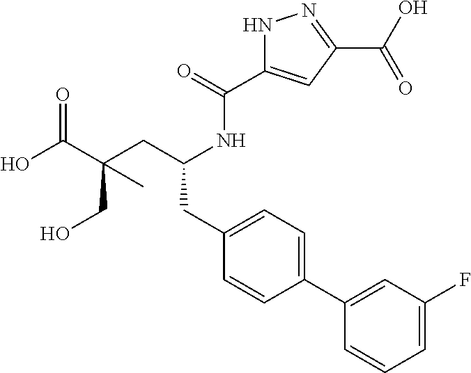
OC(=O)C(CO)(CC(NC(=O)C1=CC(C(=O)O)=NN1)CC1=CC=C(C2=CC(F)=CC=C2)C=C1)C
